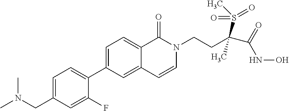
C1=C(CN(C)C)C=C(F)C(C2=CC=C3C(=C2)C=CN(CCC(C(=O)NO)(S(C)(=O)=O)C)C3=O)=C1
